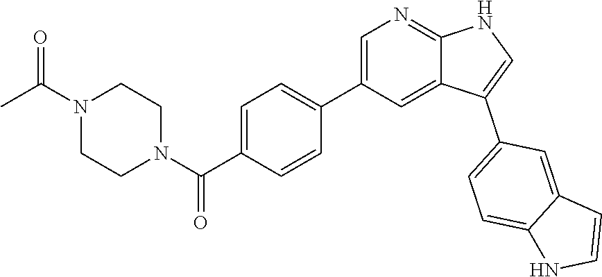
C1=C(C(N2CCN(C(C)=O)CC2)=O)C=CC(C2=CN=C3C(=C2)C(C2=CC=C4C(=C2)C=CN4)=CN3)=C1
